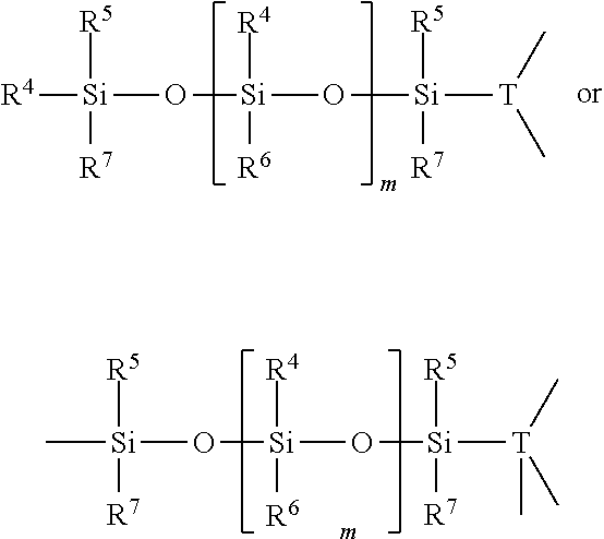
C[Si](O[Si](O[Si]([T](C)(C)C)([R5])[R7])([R4])[R6])([R5])[R7].[R4][Si](O[Si](O[Si]([T](C)C)([R5])[R7])([R4])[R6])([R5])[R7]
